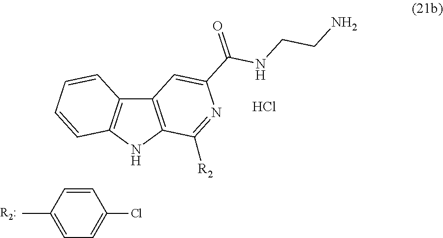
C12=C(NC3=C1C=CC=C3)C([R2])=NC(C(=O)NCCN)=C2.Cl.C1=CC(C)=CC=C1Cl
